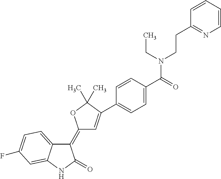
C1(=C2C=C(C3=CC=C(C(=O)N(CCC4=NC=CC=C4)CC)C=C3)C(C)(C)O2)C2=CC=C(F)C=C2NC1=O
